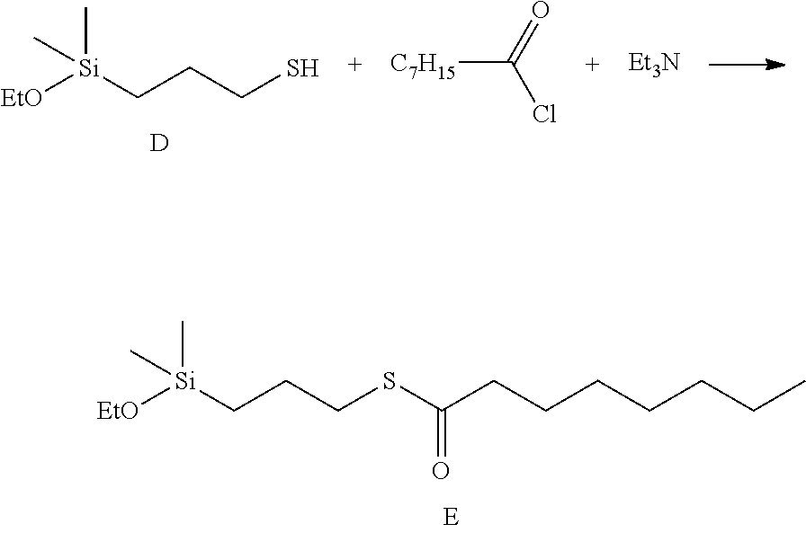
[EtO][Si](CCCSC(CCCCCCC)=O)(C)C.[EtO][Si](CCCS)(C)C.[D].[C7H15]C(=O)Cl.[Et3N]
